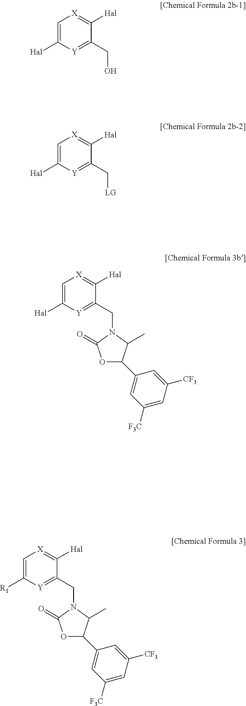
C1=C([Hal])[Y]=C(CO)C([Hal])=[X]1.C1=C([Hal])[Y]=C(C[LG])C([Hal])=[X]1.C1=C([Hal])[Y]=C(CN2C(=O)OC(C3=CC([F3C])=CC([CF3])=C3)C2C)C([Hal])=[X]1.C1=C([R1])[Y]=C(CN2C(=O)OC(C3=CC([F3C])=CC([CF3])=C3)C2C)C([Hal])=[X]1
